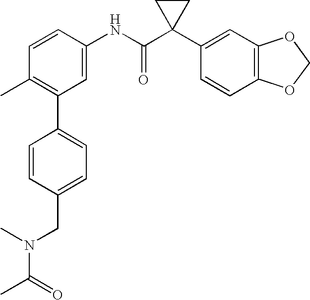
C1=CC(NC(C2(C3=CC4=C(C=C3)OCO4)CC2)=O)=CC(C2=CC=C(CN(C(C)=O)C)C=C2)=C1C
